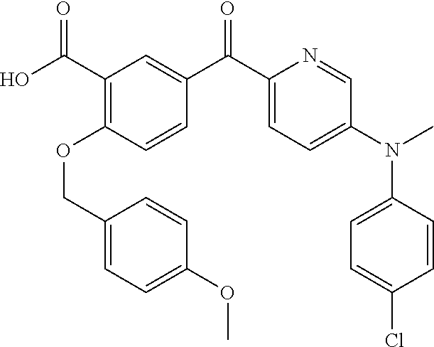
C1(C(=O)C2=CC(C(O)=O)=C(OCC3=CC=C(OC)C=C3)C=C2)=CC=C(N(C2=CC=C(Cl)C=C2)C)C=N1
